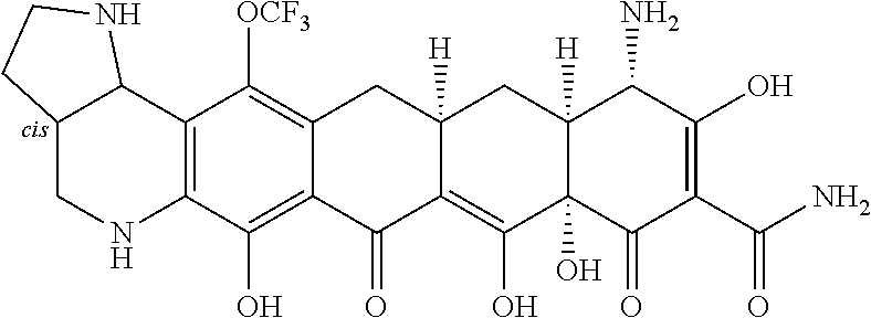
C12=C(C(O)=C3C(=C1[OCF3])CC1([H])CC4([H])C(N)C(O)=C(C(=O)N)C(=O)C4(O)C(O)=C1C3=O)NCC1C2NCC1
